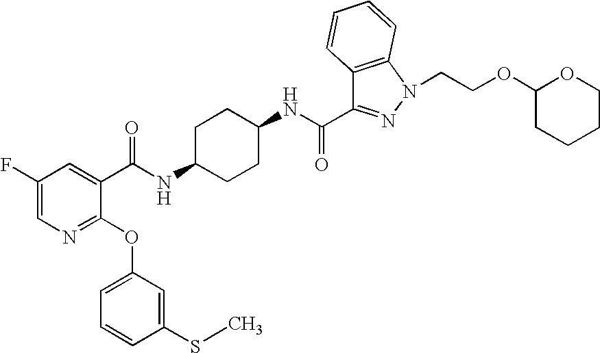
C1(F)=CN=C(OC2=CC=CC(SC)=C2)C(C(NC2CCC(NC(=O)C3=NN(CCOC4OCCCC4)C4=C3C=CC=C4)CC2)=O)=C1
